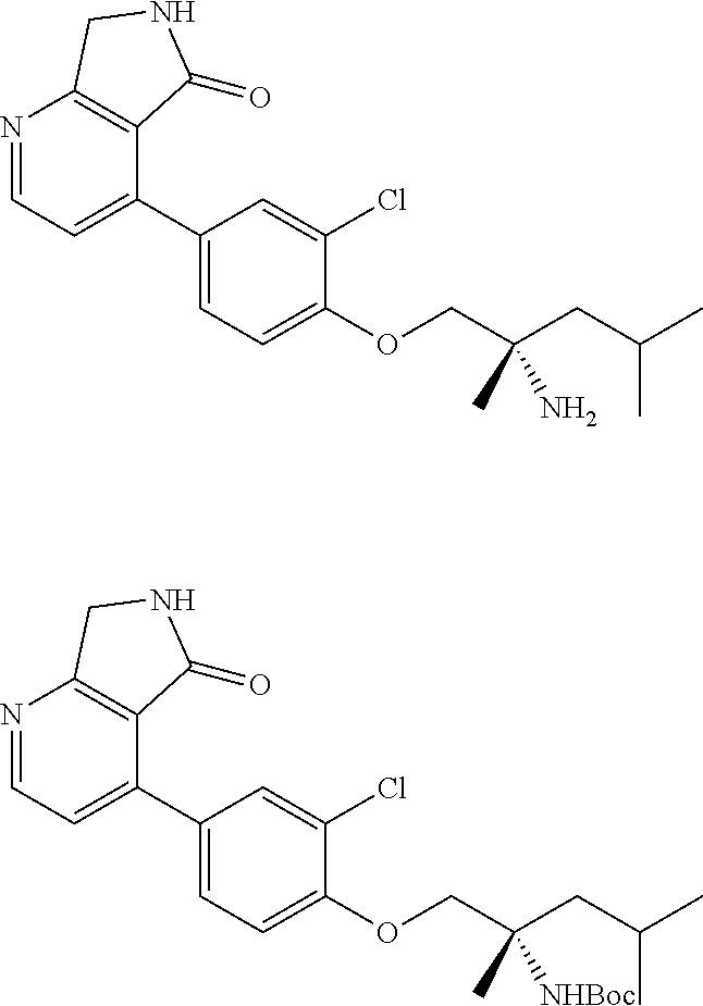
C1(C2=CC=NC3=C2C(=O)NC3)=CC=C(OCC(CC(C)C)(N)C)C(Cl)=C1.C1(C2=CC=NC3=C2C(=O)NC3)=CC=C(OCC(CC(C)C)([NHBoc])C)C(Cl)=C1
